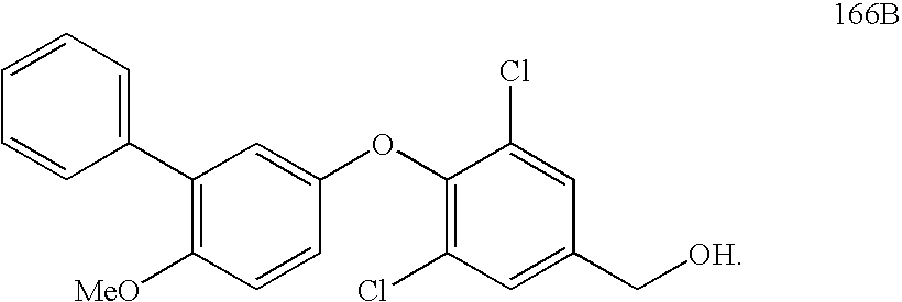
C1(C2=CC=CC=C2)=C([MeO])C=CC(OC2=C(Cl)C=C(C[OH])C=C2Cl)=C1
